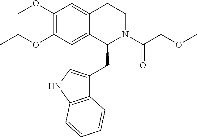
C12=CC(OC)=C(OCC)C=C1C(CC1=CNC3=C1C=CC=C3)N(C(COC)=O)CC2
